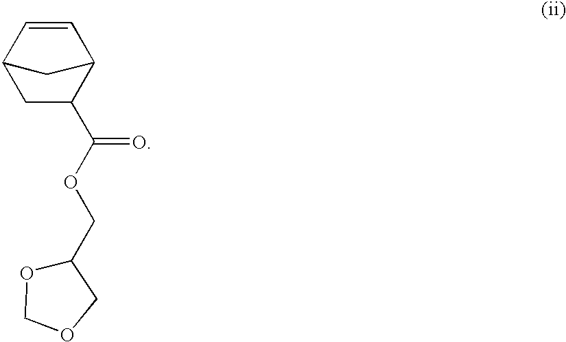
C1=CC2C(C(OCC3OCOC3)=O)CC1C2
